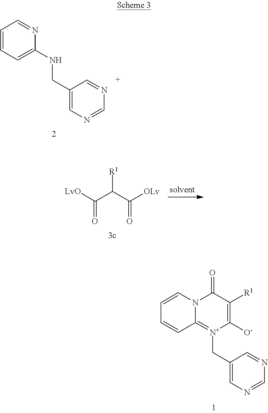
N12C(=[N+](CC3=CN=CN=C3)C([O-])=C([R1])C1=O)C=CC=C2.C1=CC=C(NCC2=CN=CN=C2)N=C1.C(=O)([LvO])C(C([OLv])=O)[R1]
